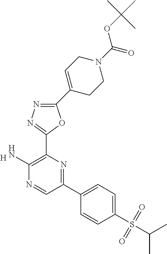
[H].C1(N)=C(C2=NN=C(C3=CCN(C(=O)OC(C)(C)C)CC3)O2)N=C(C2=CC=C(S(C(C)C)(=O)=O)C=C2)C=N1
